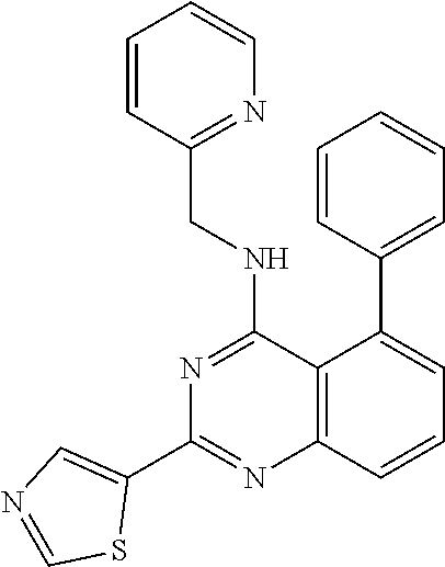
C1=CC(CNC2=NC(C3=CN=CS3)=NC3=C2C(C2=CC=CC=C2)=CC=C3)=NC=C1
